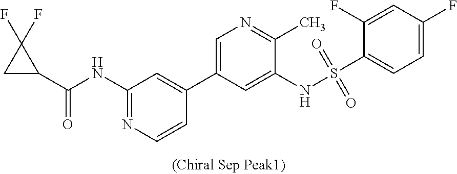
C(NC1=NC=CC(C2=CN=C(C)C(NS(C3=CC=C(F)C=C3F)(=O)=O)=C2)=C1)(C1C(F)(F)C1)=O
